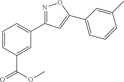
N1=C(C2=CC=CC(C(OC)=O)=C2)C=C(C2=CC=CC(C)=C2)O1
